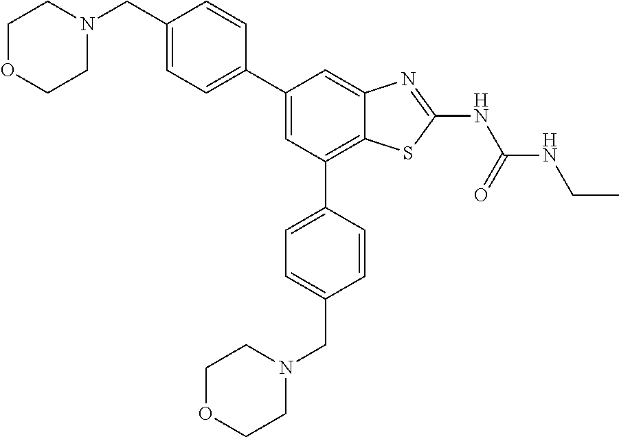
C1(C2=CC=C(CN3CCOCC3)C=C2)=CC(C2=CC=C(CN3CCOCC3)C=C2)=C2C(=C1)N=C(NC(NCC)=O)S2
